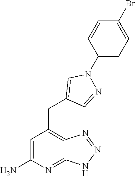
C1=C(N)N=C2C(=C1CC1=CN(C3=CC=C(Br)C=C3)N=C1)N=NN2
